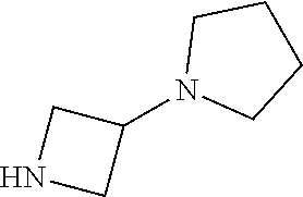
N1CC(N2CCCC2)C1
